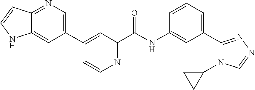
C12=NC=C(C3=CC(C(NC4=CC(C5=NN=CN5C5CC5)=CC=C4)=O)=NC=C3)C=C1NC=C2
